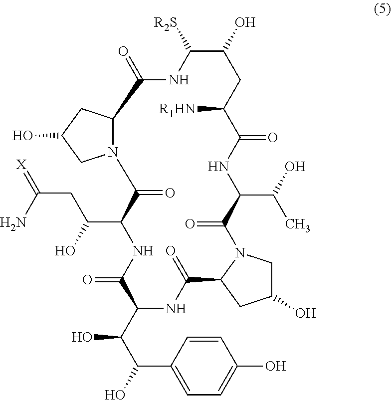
NC(CC(O)C1NC(=O)C(C(C(O)C2=CC=C(O)C=C2)O)NC(=O)C2CC(O)CN2C(=O)C(C(C)O)NC(=O)C([R1HN])CC(O)C([R2S])NC(=O)C2N(CC(O)C2)C1=O)=[X]
